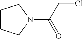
C1CCN(C(=O)CCl)C1
